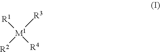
[R1][M1]([R3])([R4])[R2]
